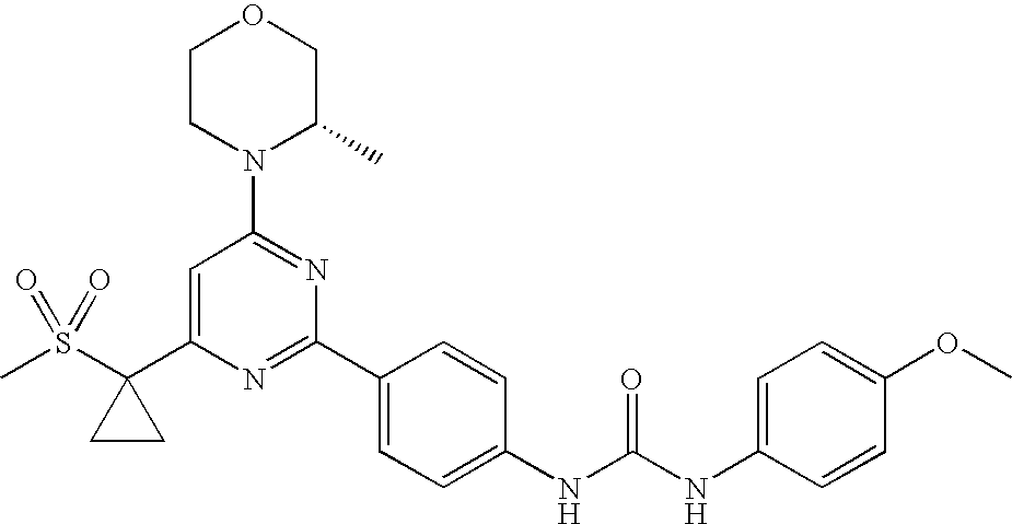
C1=C(C2(S(C)(=O)=O)CC2)N=C(C2=CC=C(NC(NC3=CC=C(OC)C=C3)=O)C=C2)N=C1N1C(C)COCC1
